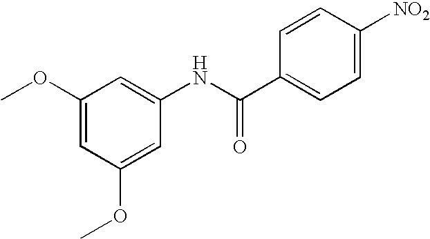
C1(OC)=CC(OC)=CC(NC(C2=CC=C([NO2])C=C2)=O)=C1
